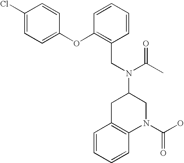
C1(Cl)=CC=C(OC2=C(CN(C(C)=O)C3CC4=C(N(C(O)=O)C3)C=CC=C4)C=CC=C2)C=C1
